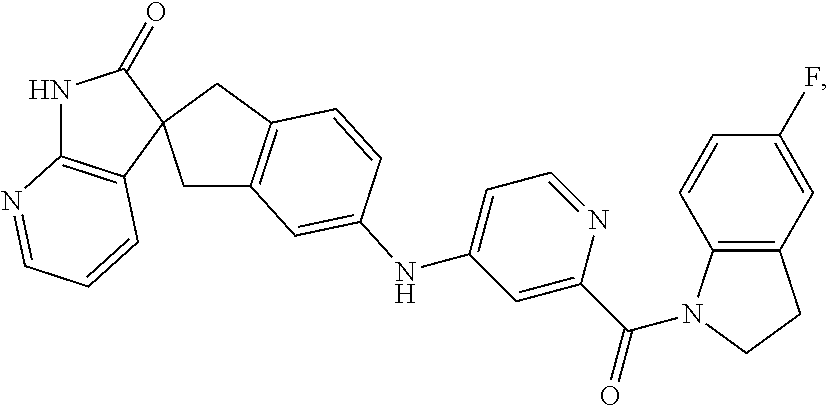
C1(=O)NC2=C(C=CC=N2)C12CC1=C(C2)C=CC(NC2=CC=NC(C(=O)N3C4=C(CC3)C=C(F)C=C4)=C2)=C1
